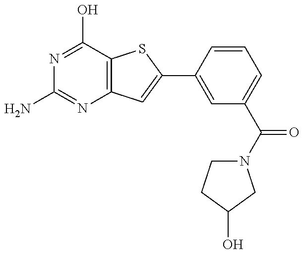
N1=C(O)C2=C(N=C1N)C=C(C1=CC(C(=O)N3CCC(O)C3)=CC=C1)S2
